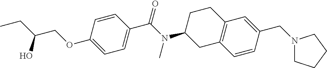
C1=CC(C(N(C2CC3=C(CC2)C=C(CN2CCCC2)C=C3)C)=O)=CC=C1OCC(CC)O
